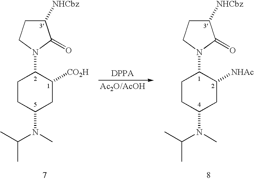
[DPPA].[Ac2O/AcOH].C1(N2CCC([NHCbz])C2=O)CCC(N(C)C(C)C)CC1[CO2H].C1(N2CCC([NHCbz])C2=O)CCC(N(C)C(C)C)CC1[NHAc]
